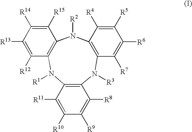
C12=C(N([R1])C3=C(N([R2])C4=C(N1[R3])C([R7])=C([R6])C([R5])=C4[R4])C([R15])=C([R14])C([R13])=C3[R12])C([R11])=C([R10])C([R9])=C2[R8]
